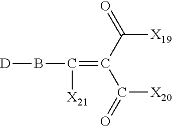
C([X20])(C(C(=O)[X19])=C(B[D])[X21])=O
